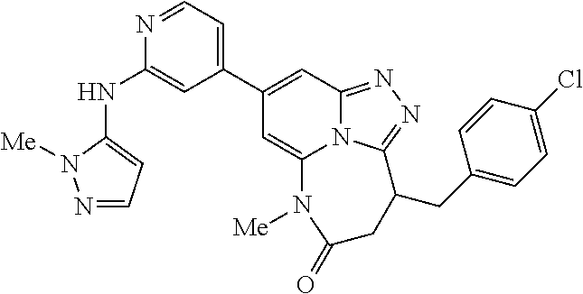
N1=CC=C(C2=CC3=NN=C4N3C(=C2)N([Me])C(=O)CC4CC2=CC=C(Cl)C=C2)C=C1NC1=CC=NN1[Me]
